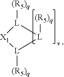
[X1]1[L]([(R5)q])[L]([(R5)q])[L]1[(R5)q]
